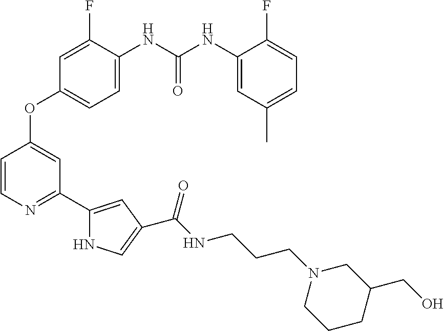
C(=O)(NC1=CC=C(OC2=CC(C3=CC(C(NCCCN4CCCC(CO)C4)=O)=CN3)=NC=C2)C=C1F)NC1=CC(C)=CC=C1F
